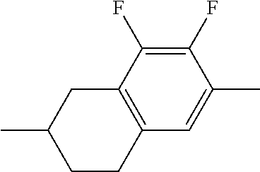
C1=C(C)C(F)=C(F)C2=C1CCC(C)C2
